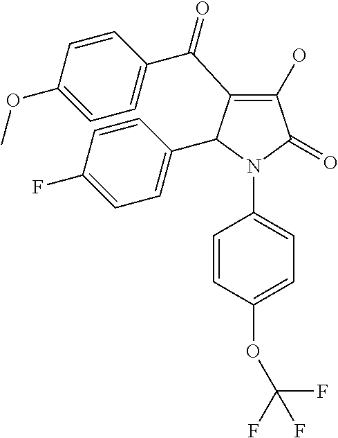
C1(O)=C(C(C2=CC=C(OC)C=C2)=O)C(C2=CC=C(F)C=C2)N(C2=CC=C(OC(F)(F)F)C=C2)C1=O
